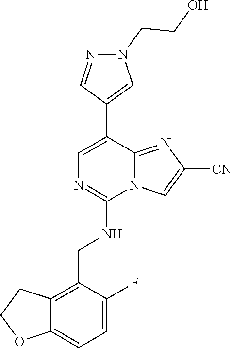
C12=CC=C(F)C(CNC3=NC=C(C4=CN(CCO)N=C4)C4=NC([CN])=CN34)=C1CCO2
